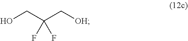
C(O)C(C[OH])(F)F
